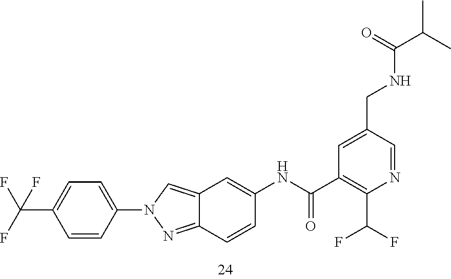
C12=CN(C3=CC=C(C(F)(F)F)C=C3)N=C1C=CC(NC(C1=C(C(F)F)N=CC(CNC(C(C)C)=O)=C1)=O)=C2
